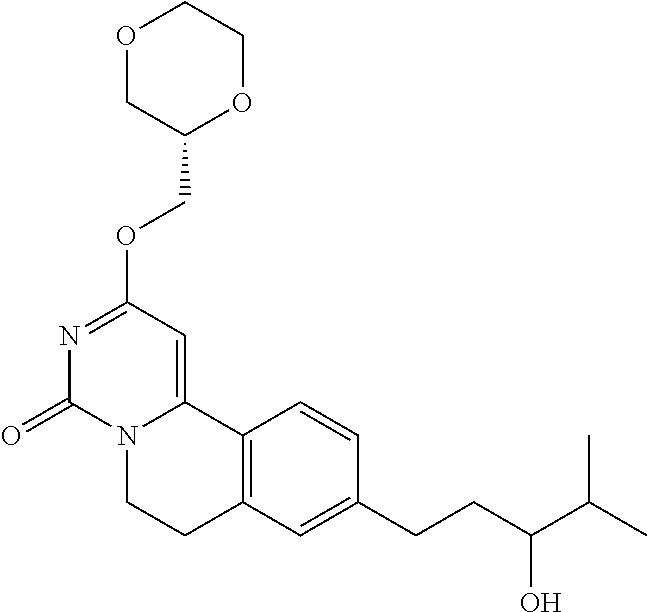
O1CC(COC2=NC(=O)N3C(=C2)C2=C(CC3)C=C(CCC(C(C)C)O)C=C2)OCC1
